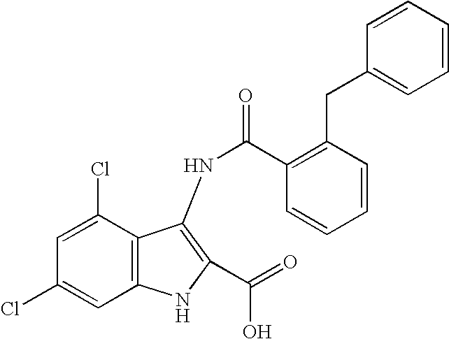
C1(Cl)=CC2=C(C(Cl)=C1)C(NC(C1=C(CC3=CC=CC=C3)C=CC=C1)=O)=C(C(O)=O)N2
